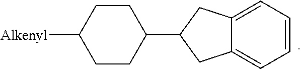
C1CC(C2CC3=CC=CC=C3C2)CCC1[Alkenyl]
